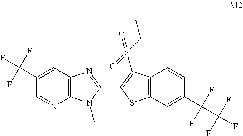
C12=C(C=C(C(F)(F)F)C=N1)N=C(C1=C(S(CC)(=O)=O)C3=C(C=C(C(F)(F)C(F)(F)F)C=C3)S1)N2C
